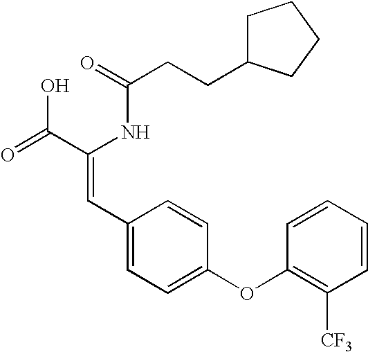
C(=O)(NC(C(=O)O)=CC1=CC=C(OC2=C([CF3])C=CC=C2)C=C1)CCC1CCCC1
